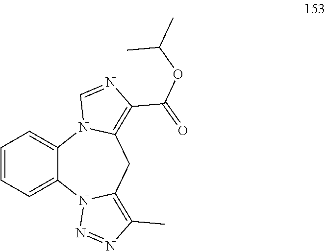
C1=CC=C2C(=C1)N1C(=C(C(=O)OC(C)C)N=C1)CC1=C(C)N=NN21
